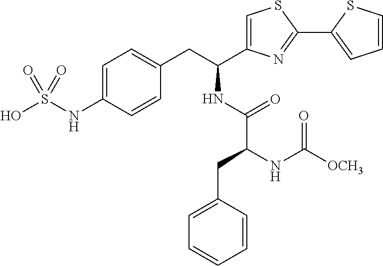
C1=C(NS(O)(=O)=O)C=CC(CC(NC(=O)C(NC([OCH3])=O)CC2=CC=CC=C2)C2=CSC(C3=CC=CS3)=N2)=C1
